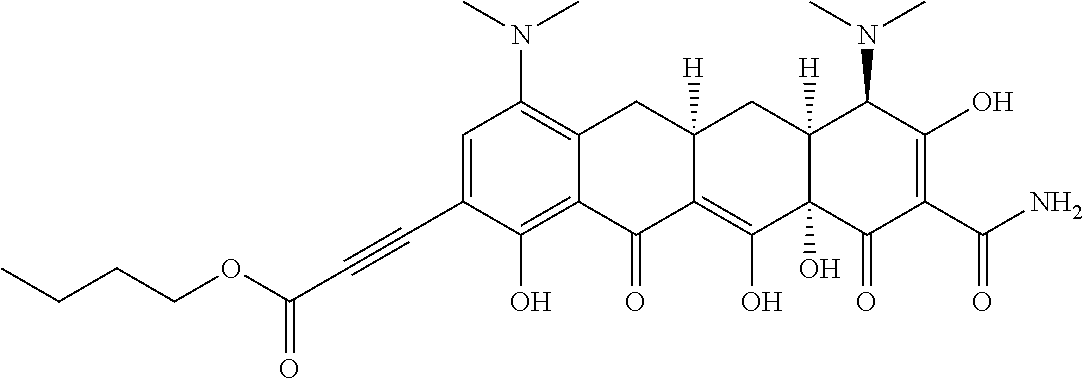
C1=C(C#CC(OCCCC)=O)C(O)=C2C(=C1N(C)C)CC1([H])C(=C(O)C3(O)C([H])(C1)C(N(C)C)C(O)=C(C(N)=O)C3=O)C2=O
